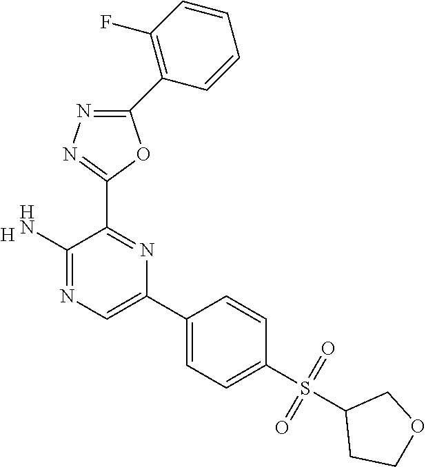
[H].C1(N)=NC=C(C2=CC=C(S(C3CCOC3)(=O)=O)C=C2)N=C1C1=NN=C(C2=C(F)C=CC=C2)O1
